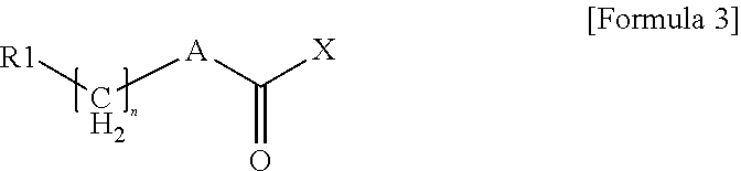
[R1]C[A]C([X])=O
